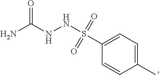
NC(NNS(=O)(=O)C1=CC=C(C)C=C1)=O
